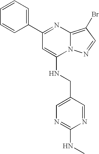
C1(C2=NC3=C(Br)C=NN3C(NCC3=CN=C(NC)N=C3)=C2)=CC=CC=C1
